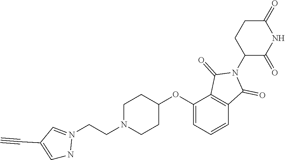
C1(=O)CCC(N2C(=O)C3=C(C2=O)C=CC=C3OC2CCN(CCN3=CC(C#C)=CN3)CC2)C(=O)N1
